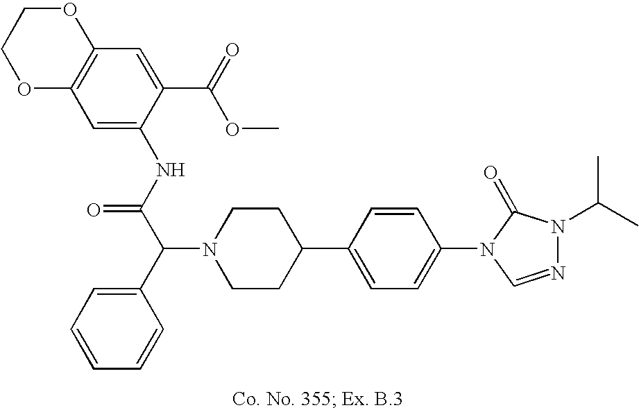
N1(C(C2=CC=CC=C2)C(NC2=CC3=C(C=C2C(=O)OC)OCCO3)=O)CCC(C2=CC=C(N3C=NN(C(C)C)C3=O)C=C2)CC1
